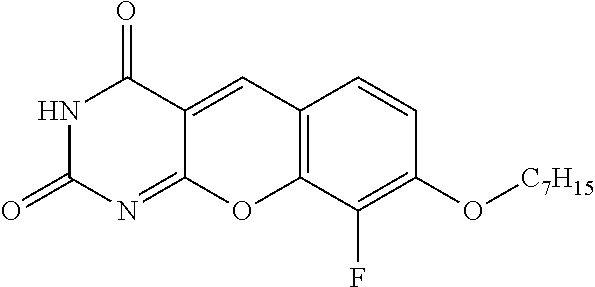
N1C(=O)N=C2C(=CC3=C(O2)C(F)=C(O[C7H15])C=C3)C1=O
